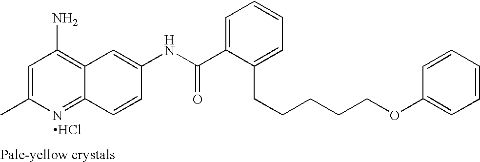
Cl.CC1=CC(N)=C2C(=N1)C=CC(NC(C1=CC=CC=C1CCCCCOC1=CC=CC=C1)=O)=C2
